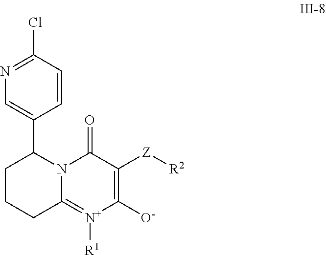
C12=[N+]([R1])C([O-])=C([Z][R2])C(=O)N1C(C1=CN=C(Cl)C=C1)CCC2
